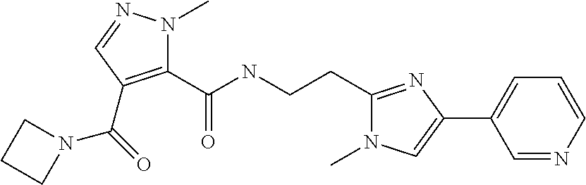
C1(C(NCCC2=NC(C3=CC=CN=C3)=CN2C)=O)=C(C(=O)N2CCC2)C=NN1C
